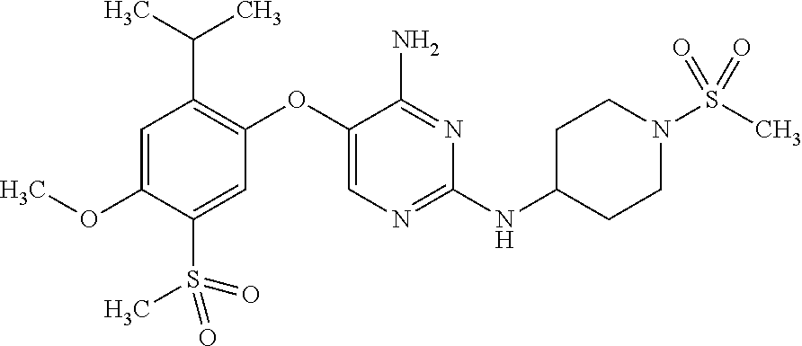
C1=C(OC)C(S(=O)(=O)C)=CC(OC2=CN=C(NC3CCN(S(C)(=O)=O)CC3)N=C2N)=C1C(C)C
